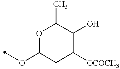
COC1CC([OCOCH3])C(O)C(C)O1
